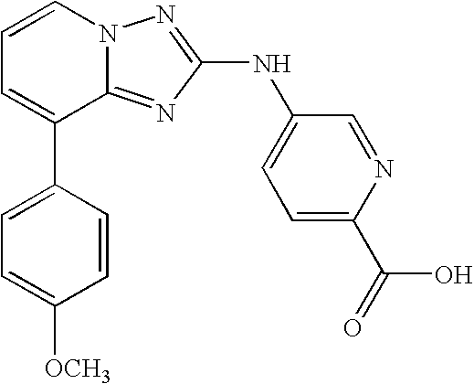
C1=CN2C(=NC(NC3=CC=C(C(O)=O)N=C3)=N2)C(C2=CC=C([OCH3])C=C2)=C1
